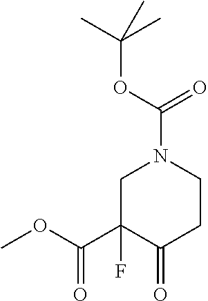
C1C(F)(C(OC)=O)C(=O)CCN1C(OC(C)(C)C)=O
